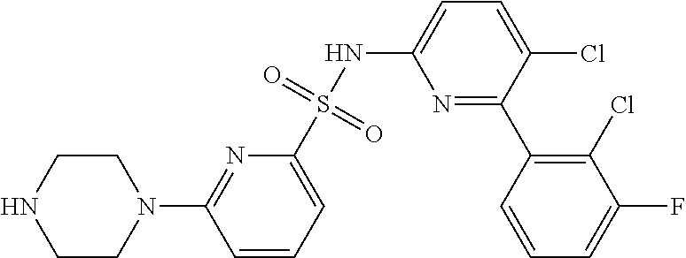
N1=C(C2=C(Cl)C(F)=CC=C2)C(Cl)=CC=C1NS(C1=CC=CC(N2CCNCC2)=N1)(=O)=O
